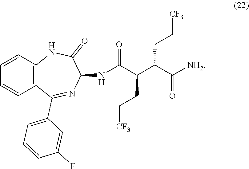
C12=C(C=CC=C1)NC(=O)C(NC(C(C(C([NH2])=O)CC[CF3])CC[CF3])=O)N=C2C1=CC=CC(F)=C1
